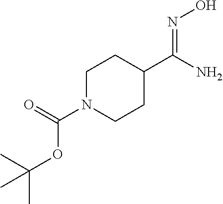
C1(C(N)=NO)CCN(C(=O)OC(C)(C)C)CC1
